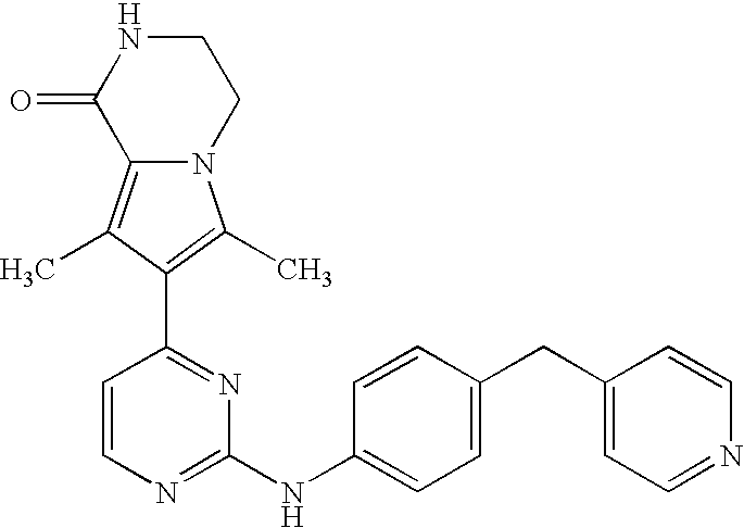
N12C(=C(C)C(C3=NC(NC4=CC=C(CC5=CC=NC=C5)C=C4)=NC=C3)=C1C)C(=O)NCC2
